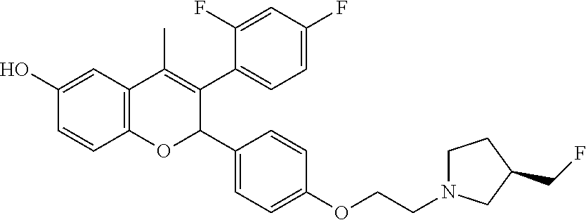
C12=C(C=C(O)C=C1)C(C)=C(C1=CC=C(F)C=C1F)C(C1=CC=C(OCCN3CCC(CF)C3)C=C1)O2
